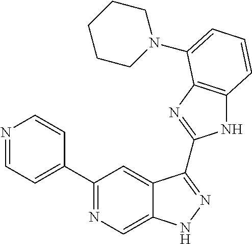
C1(C2=NC=C3C(=C2)C(C2=NC4=C(N2)C=CC=C4N2CCCCC2)=NN3)=CC=NC=C1
